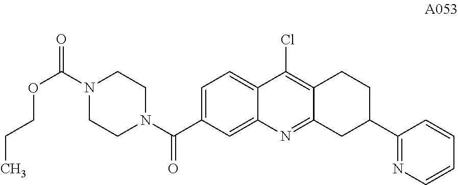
C1=C(C(N2CCN(C(=O)OCCC)CC2)=O)C=C2C(=C1)C(Cl)=C1C(=N2)CC(C2=NC=CC=C2)CC1
